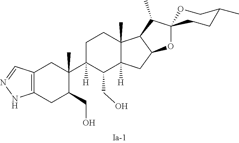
C12=C(CC(CO)C(C3([H])C(CO)C4([H])C(C)(CC3)C3C(C4)OC4(C3C)OCC(C)CC4)(C)C1)NN=C2
